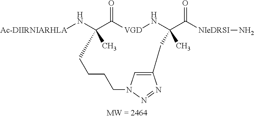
[Ac-DIIRNIARHLA]NC1(C)C(=O)[VGD]NC(C([NIeDRSI]N)=O)(C)CC2=CN(N=N2)CCCC1
